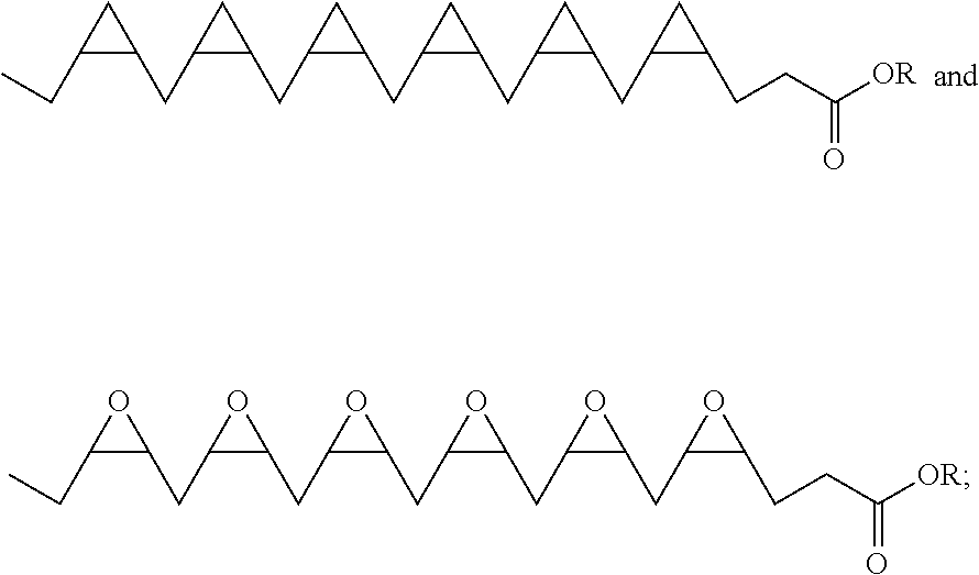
C1(CC)C(CC2C(CC3C(CC4C(CC5C(CC6C(CCC([OR])=O)C6)C5)C4)C3)C2)C1.C1(CC)C(CC2C(CC3C(CC4C(CC5C(CC6C(CCC([OR])=O)O6)O5)O4)O3)O2)O1
